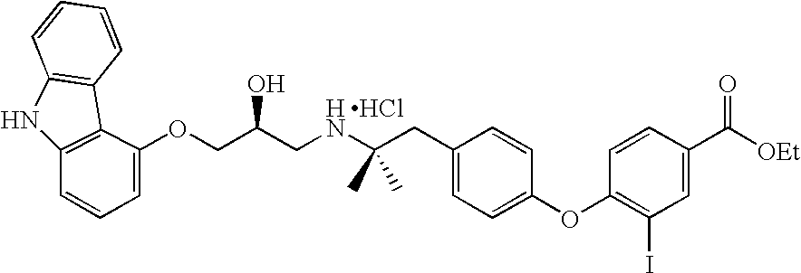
C12=C(C(OCC(CNC(CC3=CC=C(OC4=C(I)C=C(C([OEt])=O)C=C4)C=C3)(C)C)O)=CC=C1)C1=C(N2)C=CC=C1.Cl
